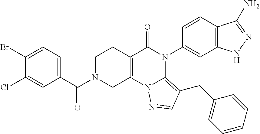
C1(Br)=CC=C(C(N2CC3=C(CC2)C(=O)N(C2=CC4=C(C=C2)C(N)=NN4)C2=C(CC4=CC=CC=C4)C=NN32)=O)C=C1Cl
